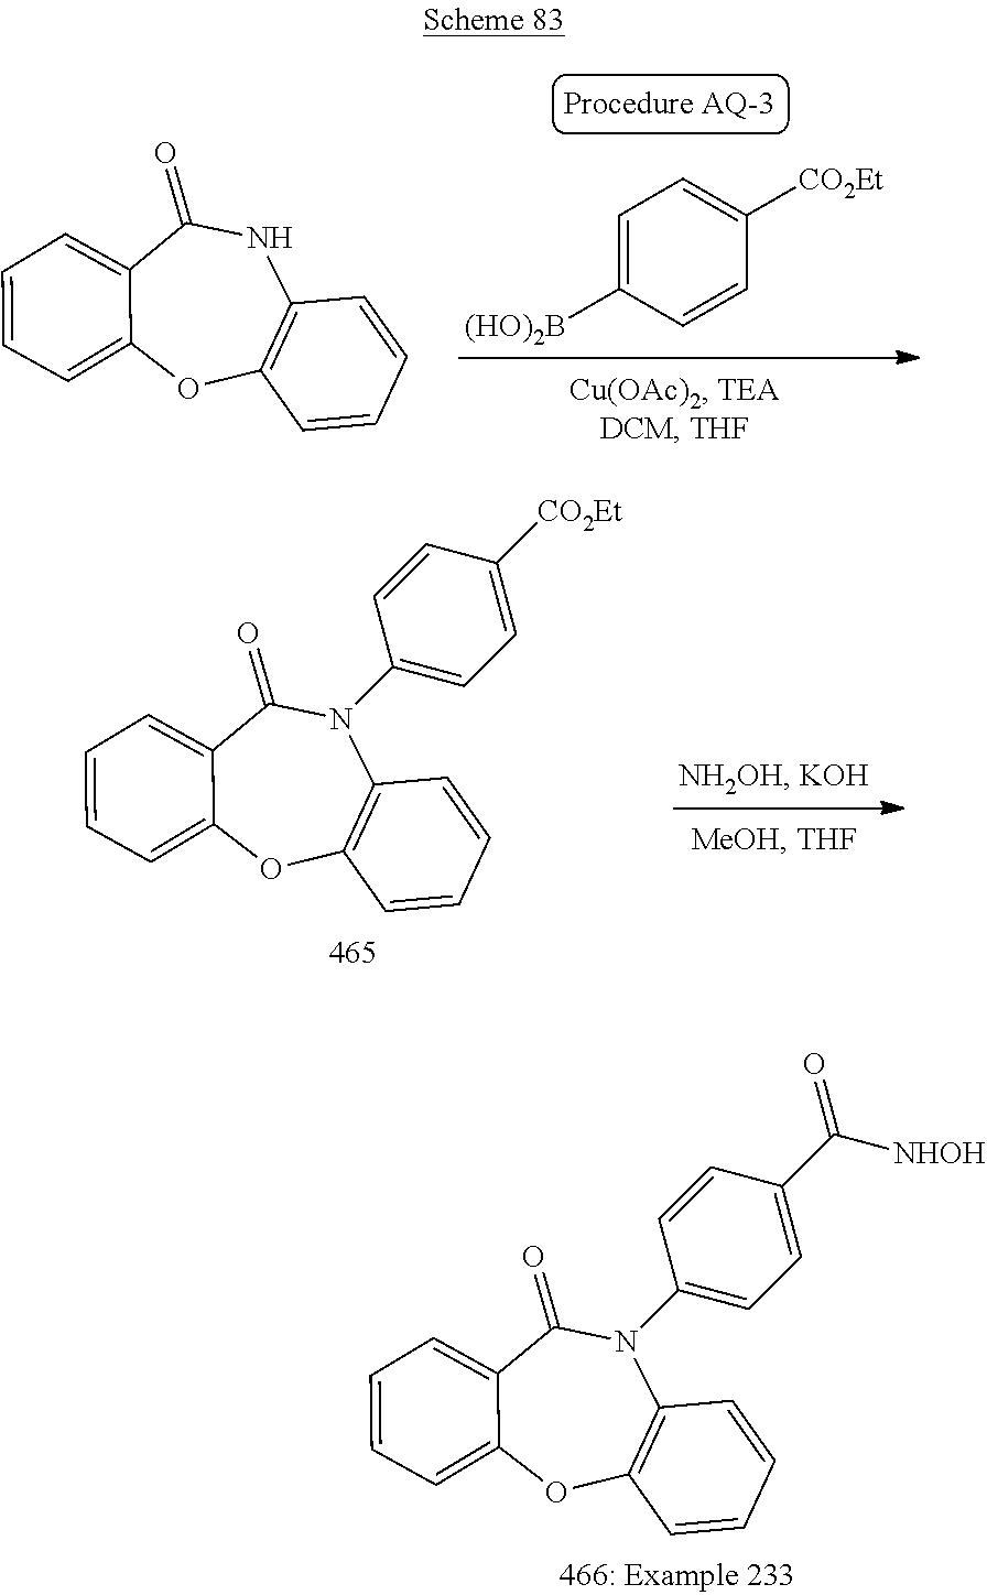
C1=CC=C2C(=C1)C(=O)N(C1=CC=C(C(=O)[NHOH])C=C1)C1=C(O2)C=CC=C1.C1=CC=C2C(=C1)C(=O)N(C1=CC=C([CO2Et])C=C1)C1=C(O2)C=CC=C1.C1=CC=C2C(=C1)C(=O)NC1=C(O2)C=CC=C1.C1=C([(HO)2B])C=CC([CO2Et])=C1
